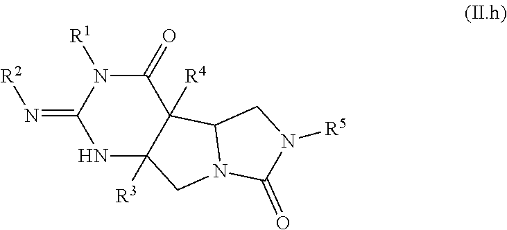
C1(=O)N([R1])C(=N[R2])NC2([R3])C1([R4])C1N(C2)C(=O)N([R5])C1
